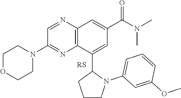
C1=NC2=C(N=C1N1CCOCC1)C(C1CCCN1C1=CC=CC(OC)=C1)=CC(C(N(C)C)=O)=C2
